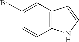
C1(Br)=CC2=C(C=C1)NC=C2
